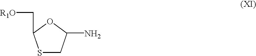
S1CC(N)OC1C[R1O]
